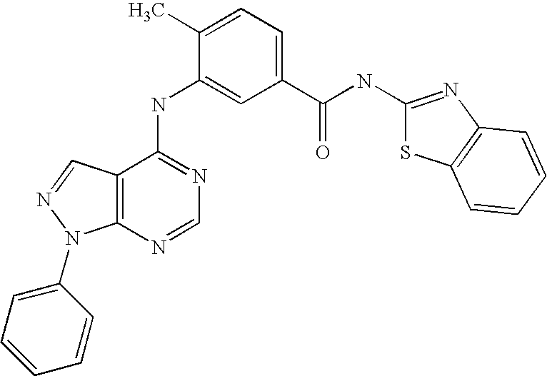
C12=C(C(NC3=CC(C(NC4=NC5=C(S4)C=CC=C5)=O)=CC=C3C)=NC=N1)C=NN2C1=CC=CC=C1
